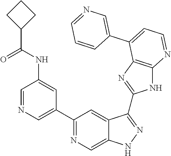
C1=NC=C(C2=NC=C3C(=C2)C(C2=NC4=C(N2)N=CC=C4C2=CN=CC=C2)=NN3)C=C1NC(C1CCC1)=O
